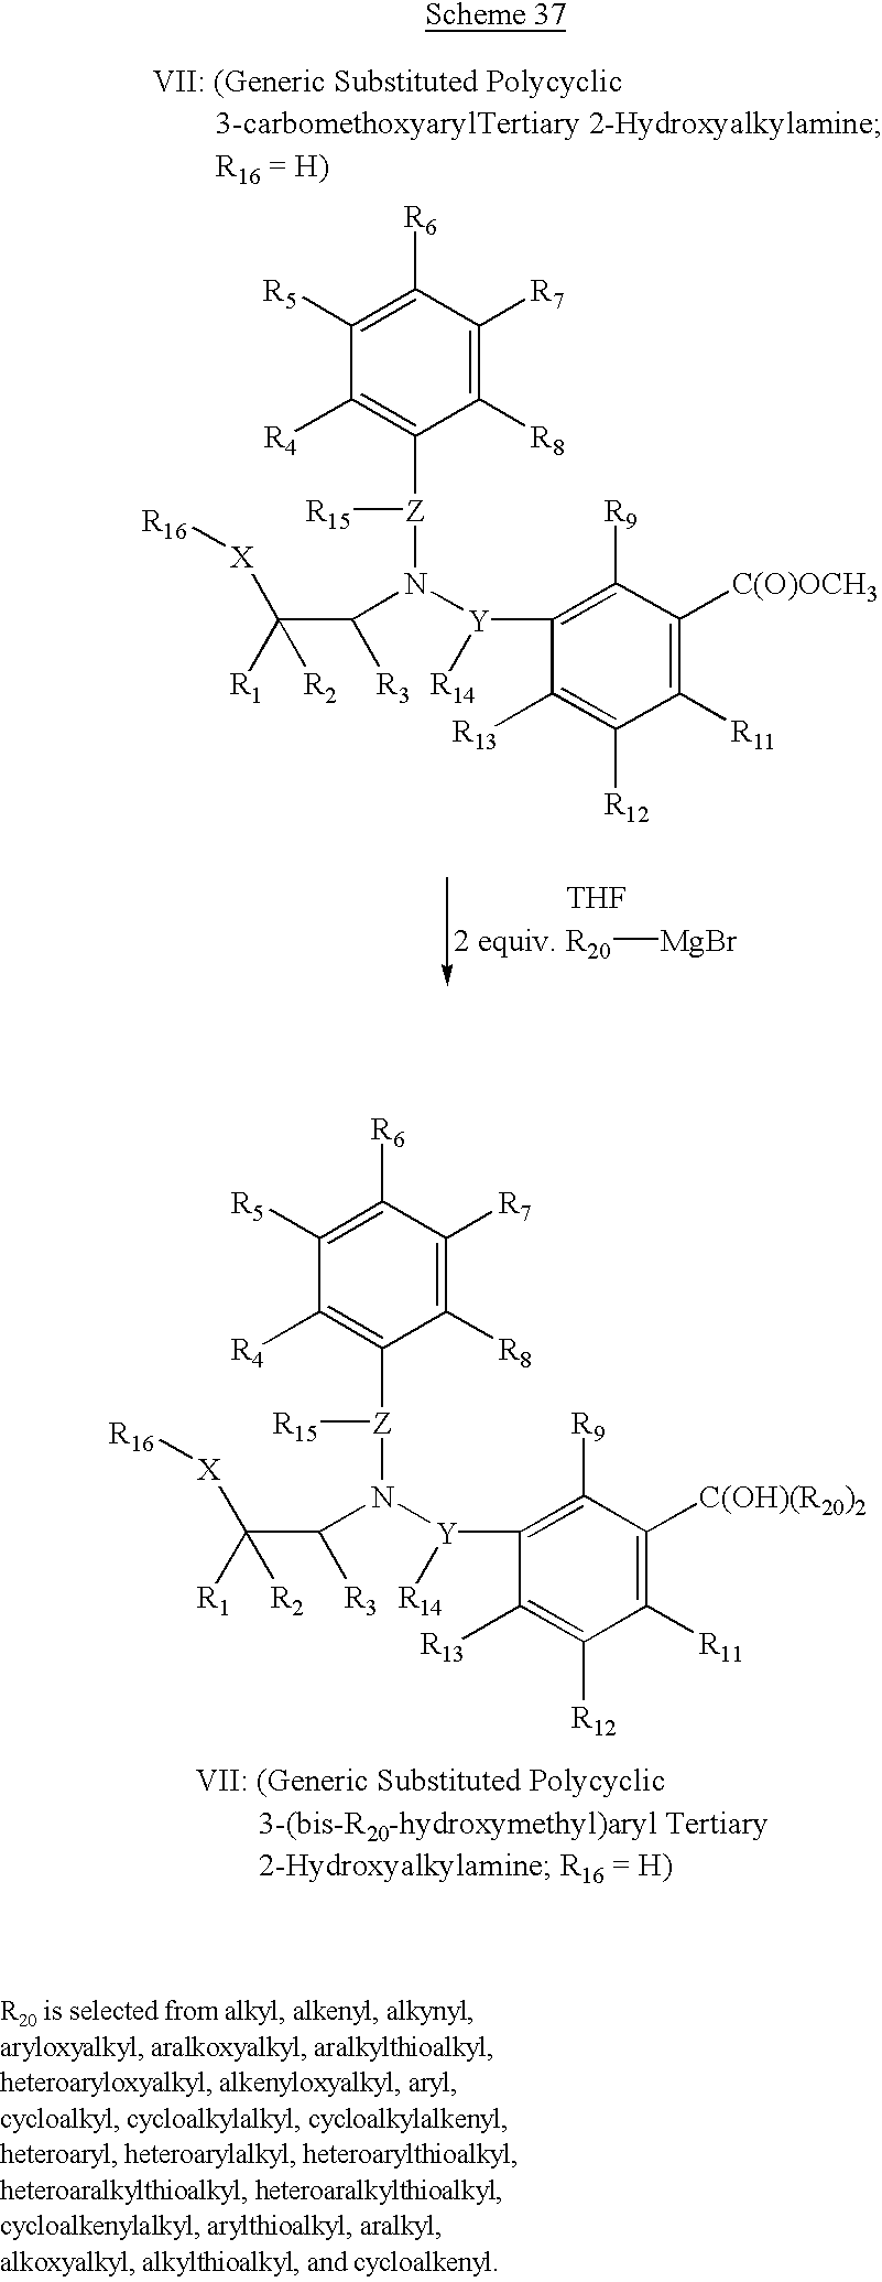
C1([R5])=C([R6])C([R7])=C([R8])C([Z]([R15])N([Y](C2=C([R9])C([C(O)OCH3])=C([R11])C([R12])=C2[R13])[R14])C([R3])C([R2])([R1])[X][R16])=C1[R4].[R20][MgBr].[THF].C1([R5])=C([R6])C([R7])=C([R8])C([Z]([R15])N([Y](C2=C([R9])C([C(OH)(R20)2])=C([R11])C([R12])=C2[R13])[R14])C([R3])C([R2])([R1])[X][R16])=C1[R4]
